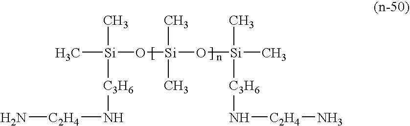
C[Si](O[Si](O[Si](C)(C)[C3H6]N[C2H4]N)(C)C)(C)[C3H6]N[C2H4]N
